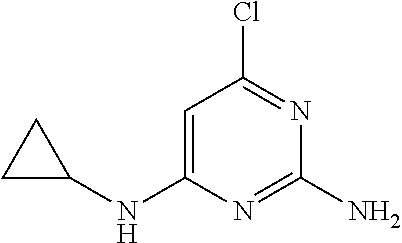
C1=C(NC2CC2)N=C(N)N=C1Cl
